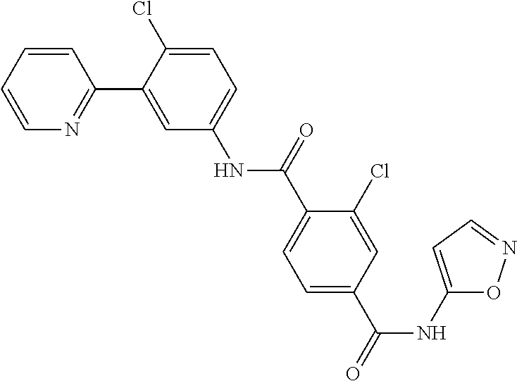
C1=CC=CN=C1C1=CC(NC(C2=CC=C(C(NC3=CC=NO3)=O)C=C2Cl)=O)=CC=C1Cl
